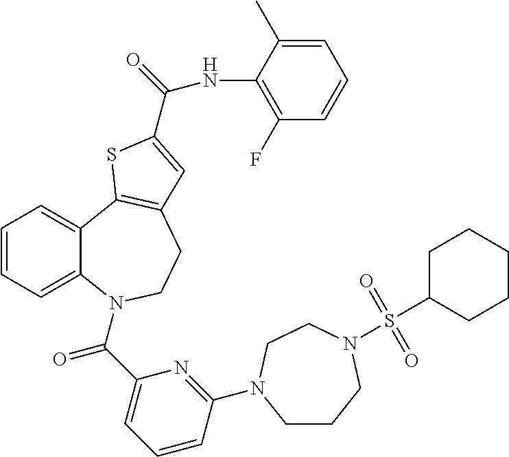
C1=CC=C2C(=C1)C1=C(CCN2C(C2=CC=CC(N3CCCN(S(C4CCCCC4)(=O)=O)CC3)=N2)=O)C=C(C(NC2=C(F)C=CC=C2C)=O)S1
